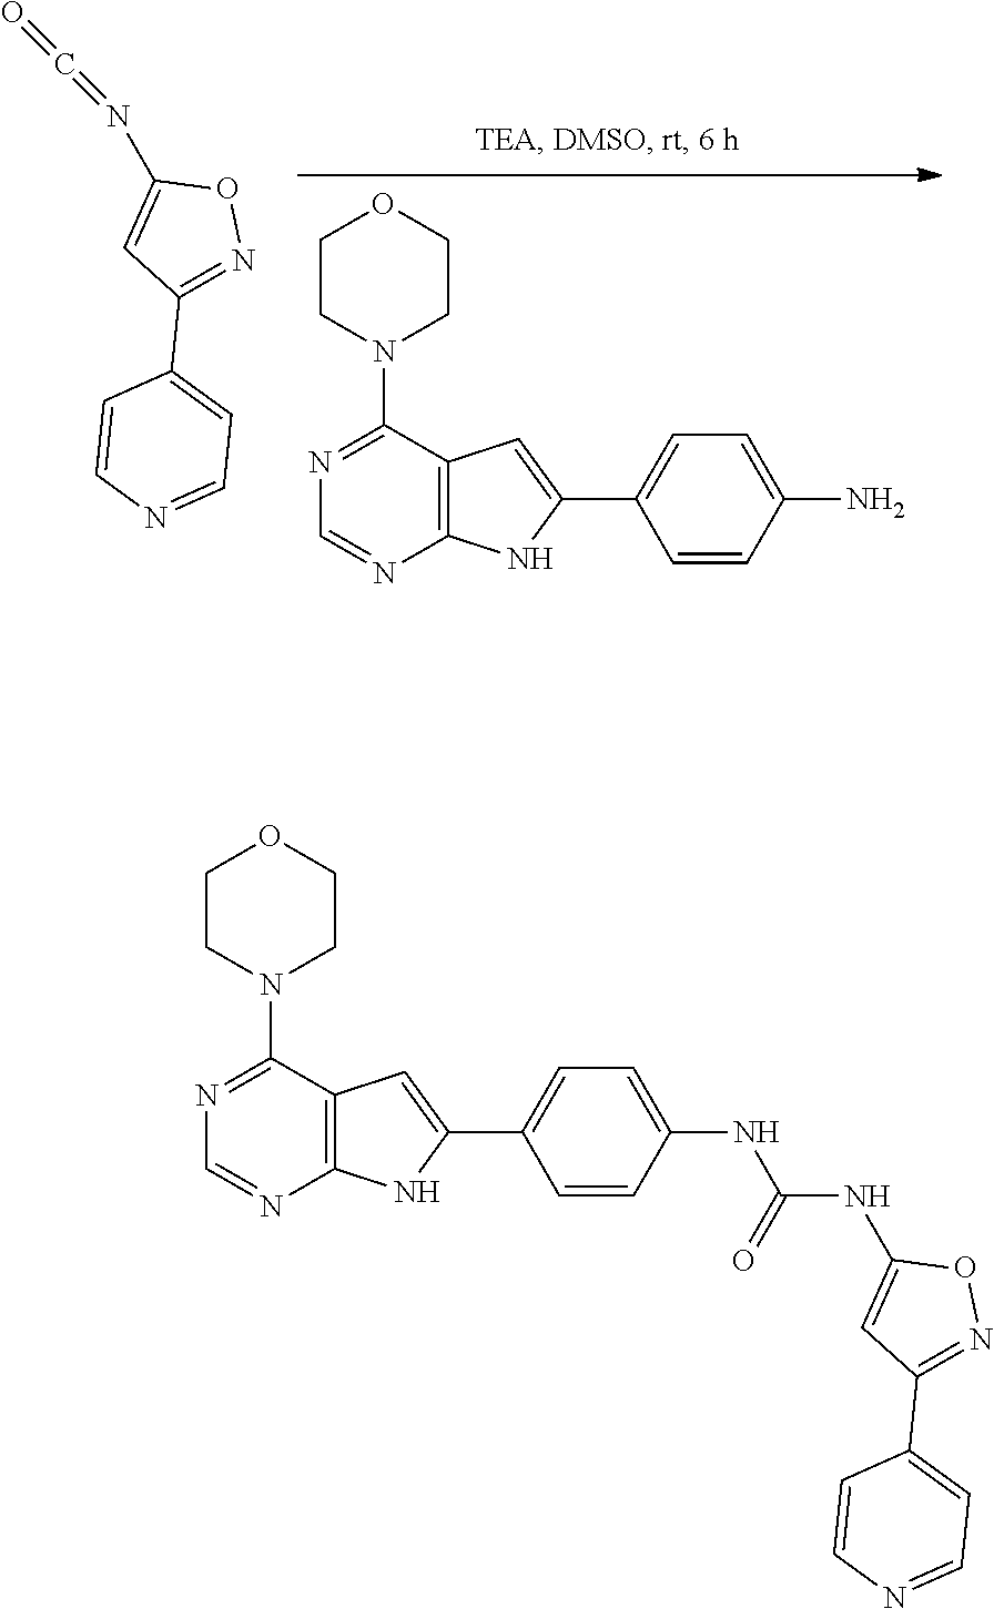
N1=C(N2CCOCC2)C2=C(N=C1)NC(C1=CC=C(N)C=C1)=C2.N(C1=CC(C2=CC=NC=C2)=NO1)=C=O.N1=C(N2CCOCC2)C2=C(N=C1)NC(C1=CC=C(NC(NC3=CC(C4=CC=NC=C4)=NO3)=O)C=C1)=C2
